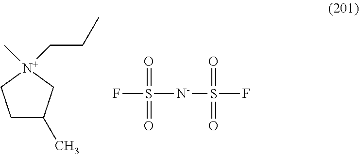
C1C(C)C[N+](C)(CCC)C1.FS([N-]S(F)(=O)=O)(=O)=O
